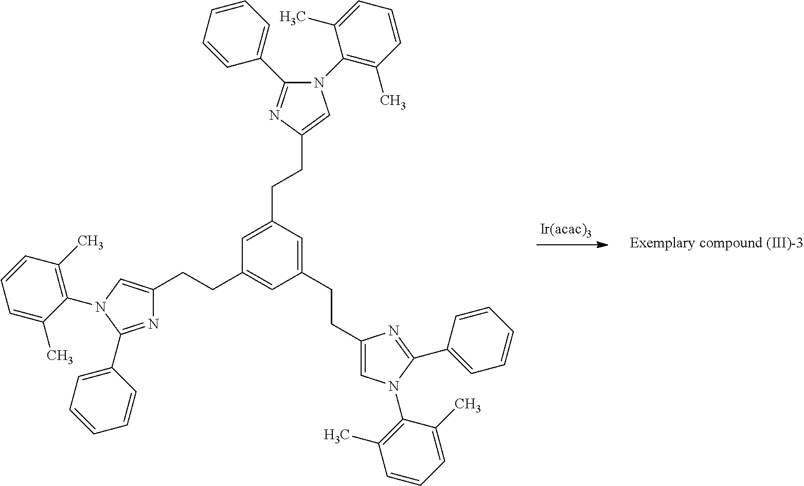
C1(CCC2=CN(C3=C(C)C=CC=C3C)C(C3=CC=CC=C3)=N2)=CC(CCC2=CN(C3=C(C)C=CC=C3C)C(C3=CC=CC=C3)=N2)=CC(CCC2=CN(C3=C(C)C=CC=C3C)C(C3=CC=CC=C3)=N2)=C1
